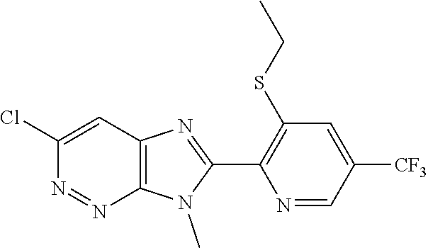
N1=NC2=C(N=C(C3=C(SCC)C=C([CF3])C=N3)N2C)C=C1Cl
